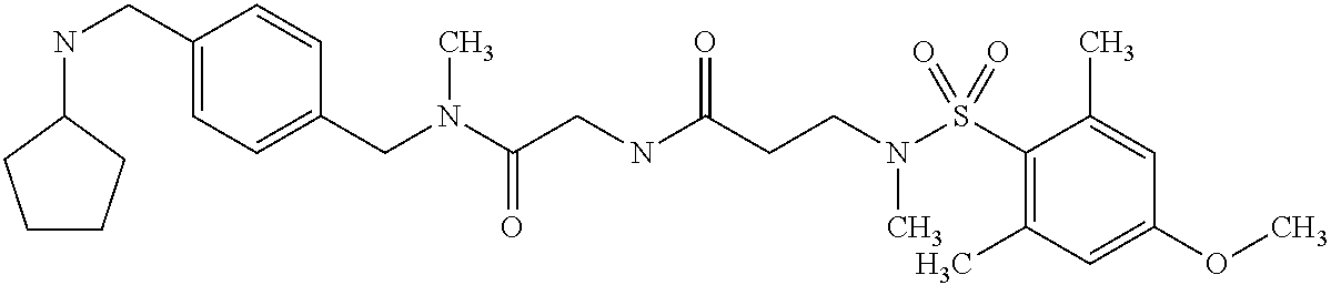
C1(S(N(CCC(NCC(N(CC2=CC=C(CNC3CCCC3)C=C2)C)=O)=O)C)(=O)=O)=C(C)C=C(OC)C=C1C
